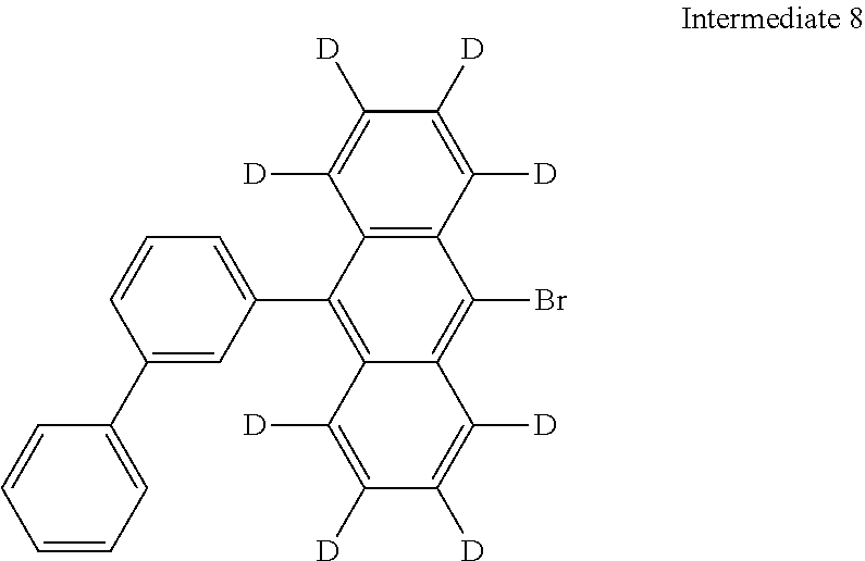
C1(C2=CC=CC=C2)=CC(C2=C3C(=C(Br)C4=C2C([D])=C([D])C([D])=C4[D])C([D])=C([D])C([D])=C3[D])=CC=C1
